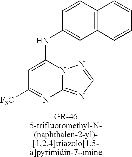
N12C(=NC=N1)N=C([F3C])C=C2NC1=CC2=C(C=C1)C=CC=C2
